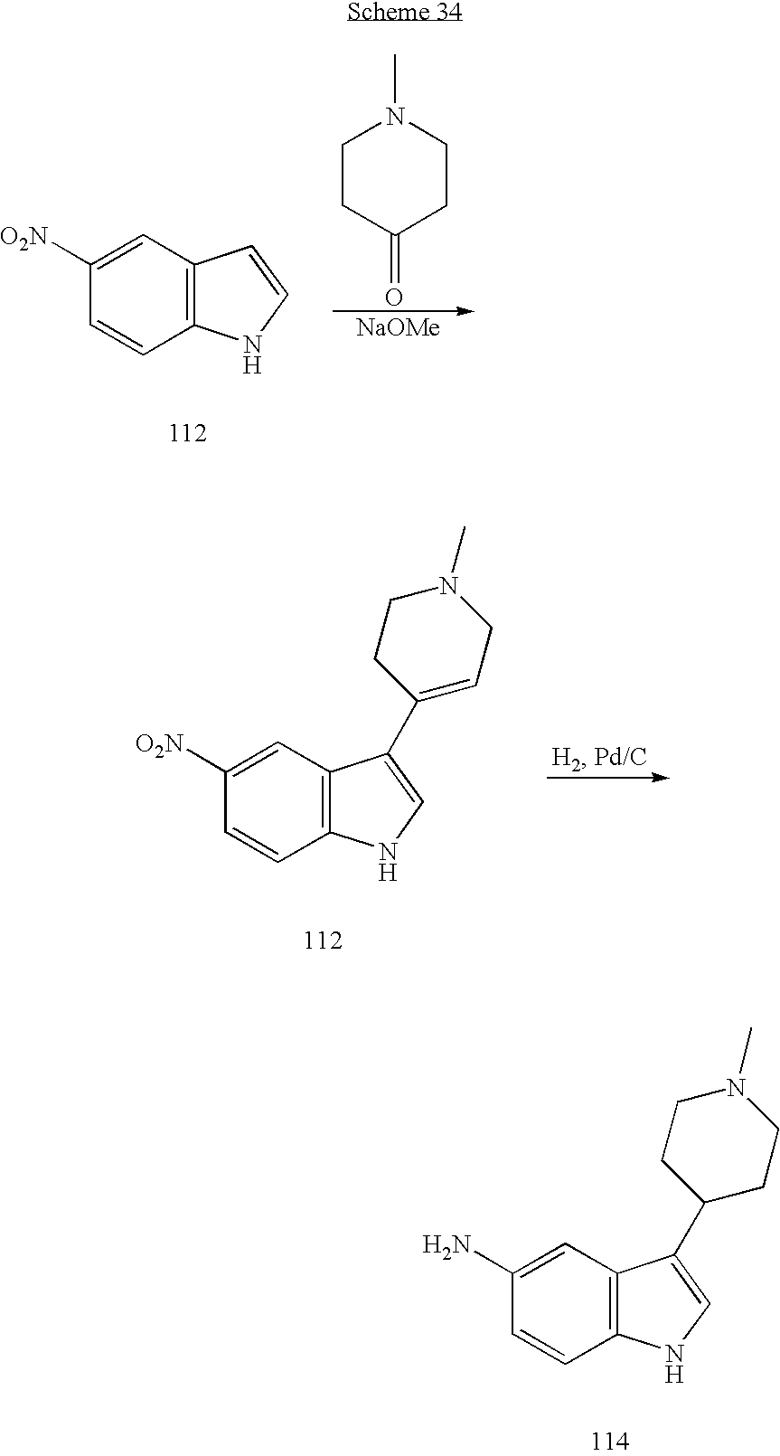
C12=C(C=C([O2N])C=C1)C=CN2.C1CC(=O)CCN1C.[NaOMe].C12=C(C=C([O2N])C=C1)C(C1=CCN(C)CC1)=CN2.C12=C(C=C(N)C=C1)C(C1CCN(C)CC1)=CN2
